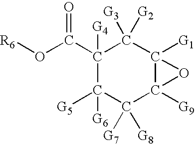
C1(C(O[R6])=O)([G4])C([G5])([G6])C([G7])([G8])C2([G9])C([G1])(C1([G2])[G3])O2
